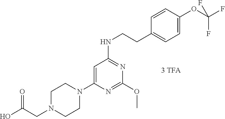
C1=C(N2CCN(CC(O)=O)CC2)N=C(OC)N=C1NCCC1=CC=C(OC(F)(F)F)C=C1
